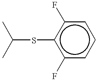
C(Sc1c(F)cccc1F)(C)C
